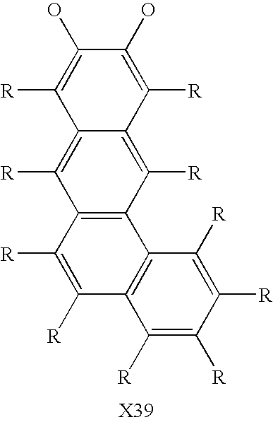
C12=C(C([R])=C3C(=C1[R])C([R])=C(O)C(O)=C3[R])C1=C(C([R])=C2[R])C([R])=C([R])C([R])=C1[R]
